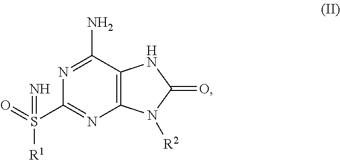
N1=C(N)C2=C(N=C1S(=N)(=O)[R1])N([R2])C(=O)N2
